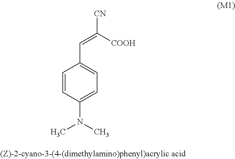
C1=CC(N(C)C)=CC=C1C=C([CN])[COOH]
